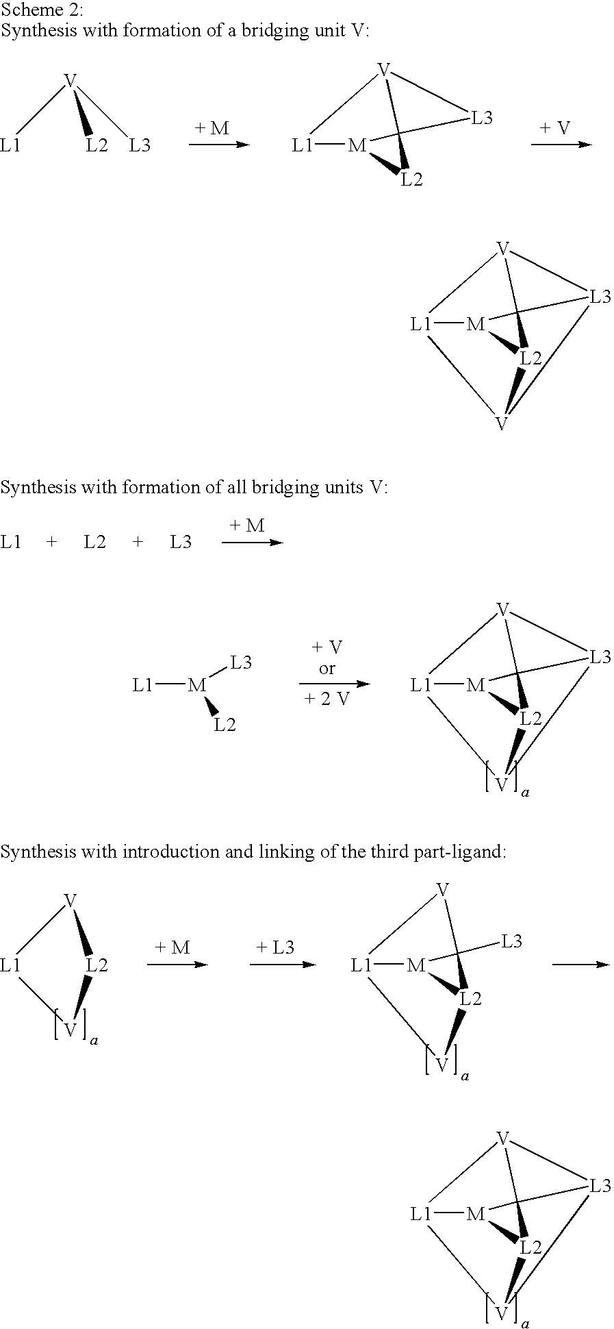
[V]12[L1]3[V]4[L3]1C21[M]3[L2]41.[V]12[L1]3[V]4[L3]1C21[M]3[L2]41.[L1][M]([L2])[L3].[V]1[L1]2[V][L2]3C1([L3])[M]23.[V]1[L1][V][L2]1.[V]12[L1]3[V]4[L3]1C21[M]3[L2]41.[V]([L1])([L3])[L2].[V]12[L1][M]3C1([L3]2)[L2]3
